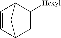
C1=CC2CC([Hexyl])C1C2
